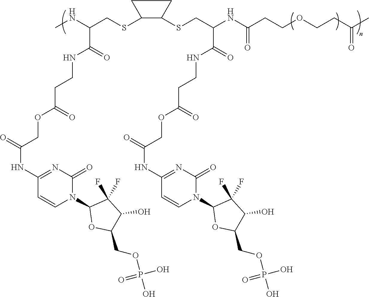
C1(SCC(NC)C(NCCC(OCC(NC2=NC(=O)N(C3OC(COP(O)(O)=O)C(O)C3(F)F)C=C2)=O)=O)=O)C(SCC(NC(CCOCCC(C)=O)=O)C(NCCC(OCC(NC2=NC(=O)N(C3OC(COP(O)(O)=O)C(O)C3(F)F)C=C2)=O)=O)=O)CC1
